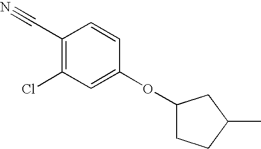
C1(OC2CCC(C)C2)=CC(Cl)=C(C#N)C=C1
